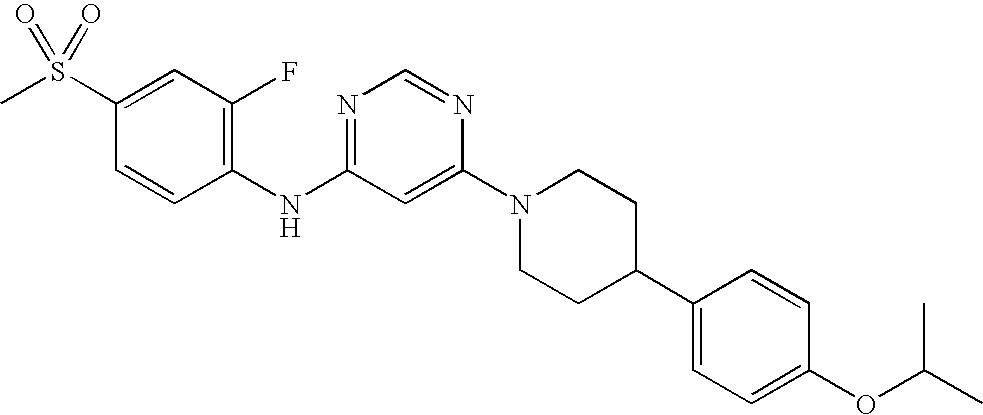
C1(S(C)(=O)=O)=CC(F)=C(NC2=NC=NC(N3CCC(C4=CC=C(OC(C)C)C=C4)CC3)=C2)C=C1
